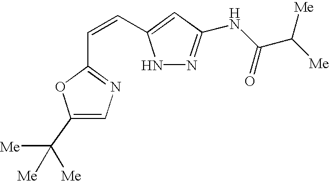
C1(C([Me])([Me])[Me])=CN=C(C=CC2=CC(NC(C([Me])[Me])=O)=NN2)O1
